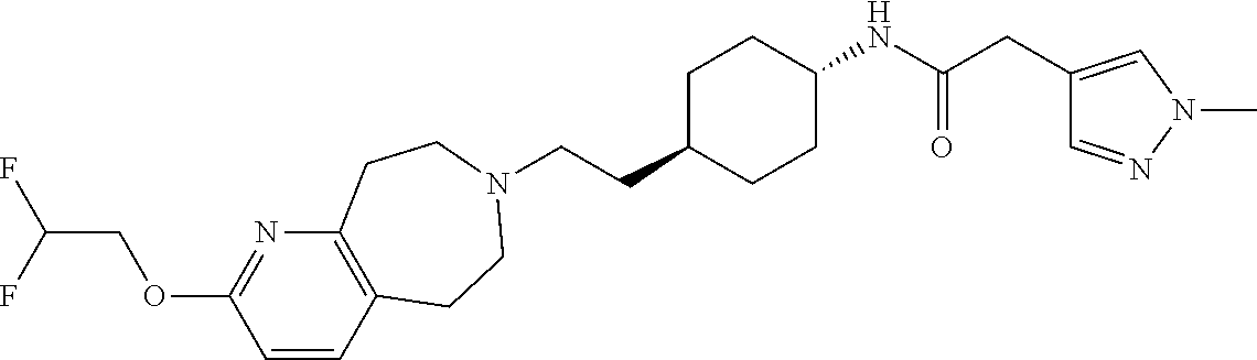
C12=C(C=CC(OCC(F)F)=N1)CCN(CCC1CCC(NC(=O)CC3=CN(C)N=C3)CC1)CC2
